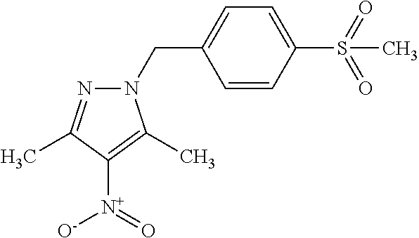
N1(CC2=CC=C(S(=O)(=O)C)C=C2)N=C(C)C([N+](=O)[O-])=C1C
